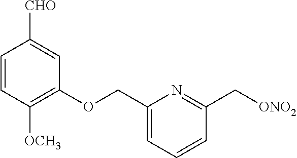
C1=CC([OCH3])=C(OCC2=CC=CC(C[ONO2])=N2)C=C1[CHO]
